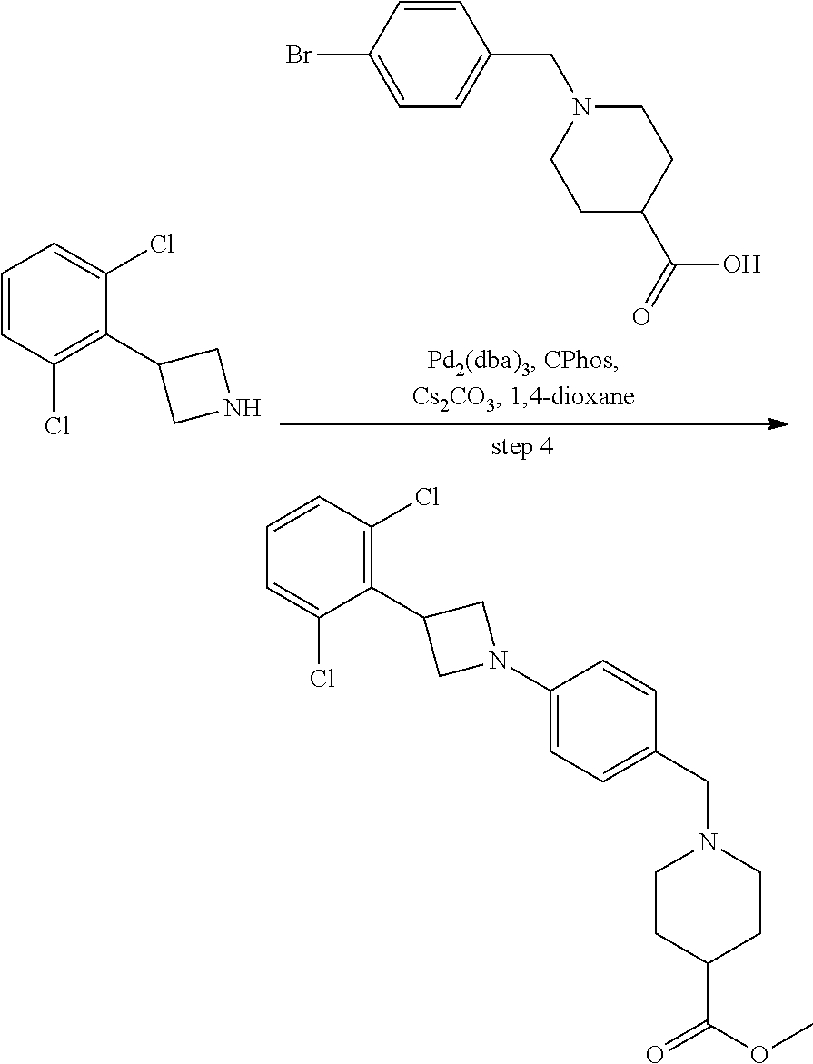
C1=CC(Br)=CC=C1CN1CCC(C(=O)O)CC1.C1=CC(Cl)=C(C2CNC2)C(Cl)=C1.C1(C2CN(C3=CC=C(CN4CCC(C(OC)=O)CC4)C=C3)C2)=C(Cl)C=CC=C1Cl
